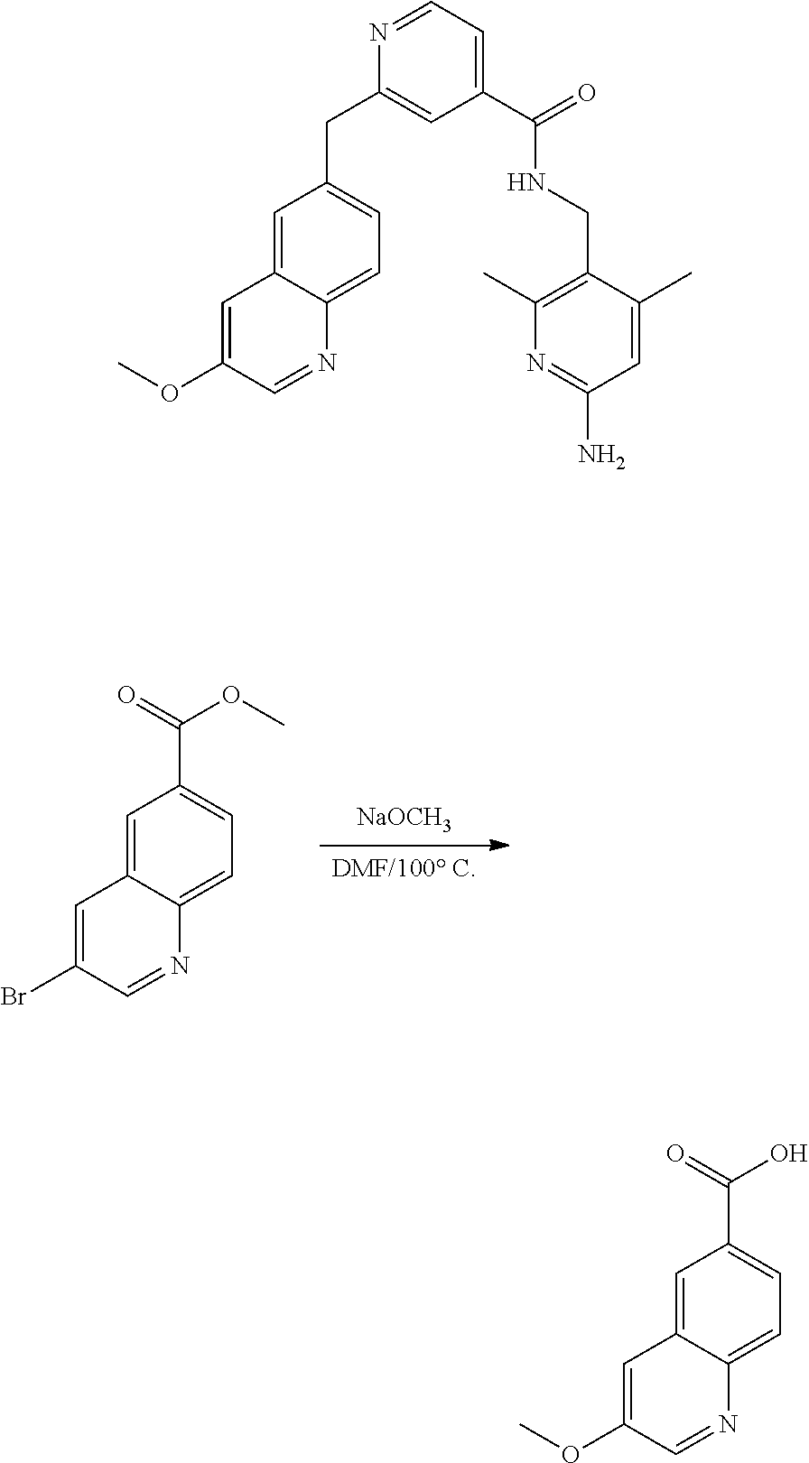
[DMF/100 C].[NaOCH3].C1=C2C(=CC=C1C(OC)=O)N=CC(Br)=C2.C1=C2C(=CC=C1CC1=CC(C(=O)NCC3=C(C)N=C(N)C=C3C)=CC=N1)N=CC(OC)=C2.C1=C2C(=CC=C1C(O)=O)N=CC(OC)=C2
